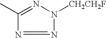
N1=NC(C)=NN1[CH2CH2F]
